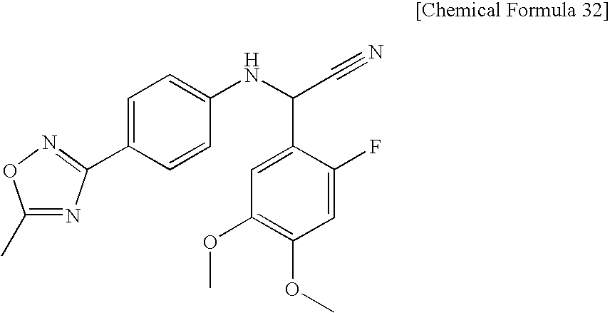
C1=C(C2=NOC(C)=N2)C=CC(NC(C#N)C2=CC(OC)=C(OC)C=C2F)=C1
